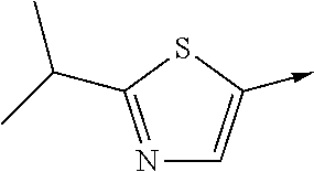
N1=C(C(C)C)SC(->C)=C1
